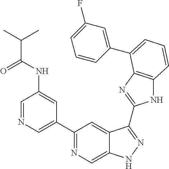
C1=NC=C(C2=NC=C3C(=C2)C(C2=NC4=C(N2)C=CC=C4C2=CC(F)=CC=C2)=NN3)C=C1NC(C(C)C)=O
